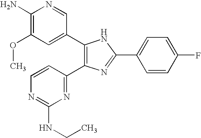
C1(C2=CC(OC)=C(N)N=C2)=C(C2=NC(NCC)=NC=C2)N=C(C2=CC=C(F)C=C2)N1
